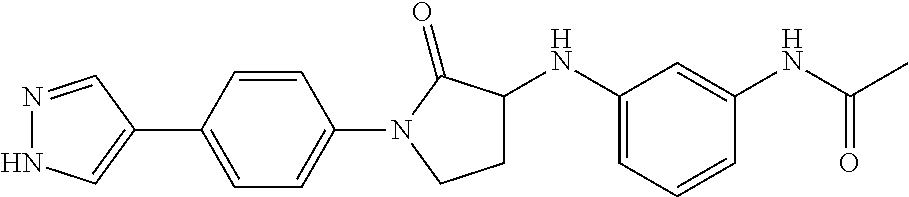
C1(C2=CNN=C2)=CC=C(N2C(=O)C(NC3=CC=CC(NC(C)=O)=C3)CC2)C=C1
